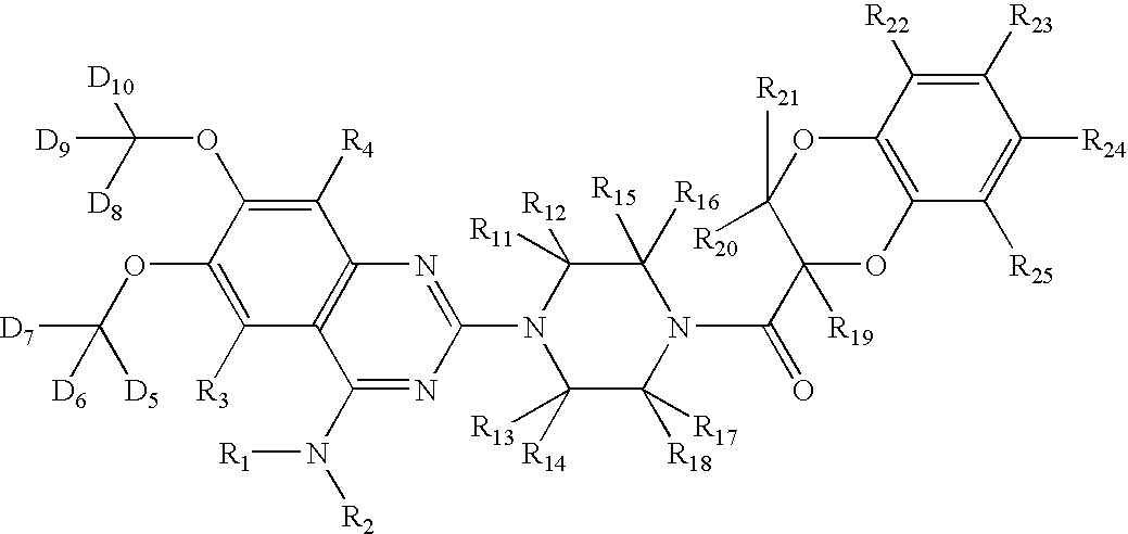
C1([R23])=C([R22])C2=C(C([R25])=C1[R24])OC(C(N1C([R15])([R16])C([R11])([R12])N(C3=NC4=C(C(N([R2])[R1])=N3)C([R3])=C(OC([D7])([D5])[D6])C(OC([D10])([D8])[D9])=C4[R4])C([R14])([R13])C1([R18])[R17])=O)([R19])C([R20])([R21])O2
